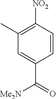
C1([NO2])=C(C)C=C(C(=O)[Me2N])C=C1
